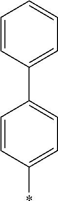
C1(C2=CC=CC=C2)=CC=C(*)C=C1
